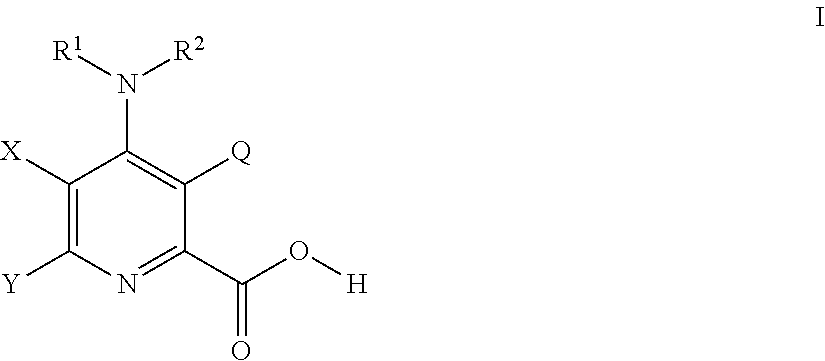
C1([X])=C([Y])N=C(C(=O)O[H])C([Q])=C1N([R1])[R2]
